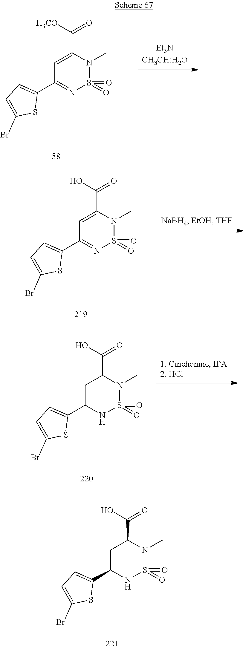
C1=C(C([H3CO])=O)N(C)S(=O)(=O)N=C1C1=CC=C(Br)S1.C1=C(C(O)=O)N(C)S(=O)(=O)N=C1C1=CC=C(Br)S1.C1C(C2=CC=C(Br)S2)NS(=O)(=O)N(C)C1C(O)=O.C1C(C2=CC=C(Br)S2)NS(=O)(=O)N(C)C1C(O)=O
